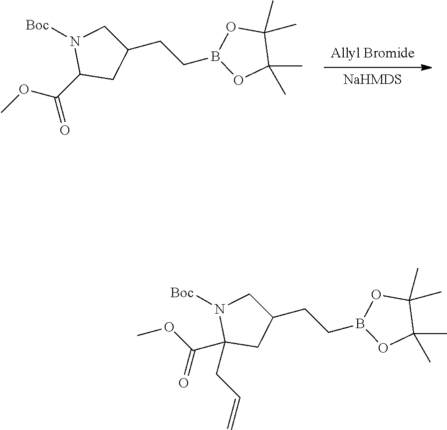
[Allyl Bromide].[NaHMDS].COC(C1CC(CCB2OC(C)(C)C(C)(C)O2)CN1[Boc])=O.COC(C1(CC=C)CC(CCB2OC(C)(C)C(C)(C)O2)CN1[Boc])=O
